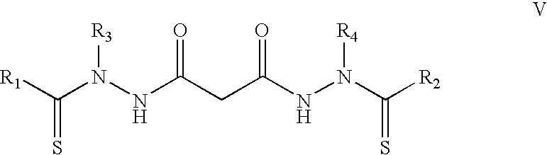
C(N(NC(CC(NN(C(=S)[R2])[R4])=O)=O)[R3])([R1])=S
